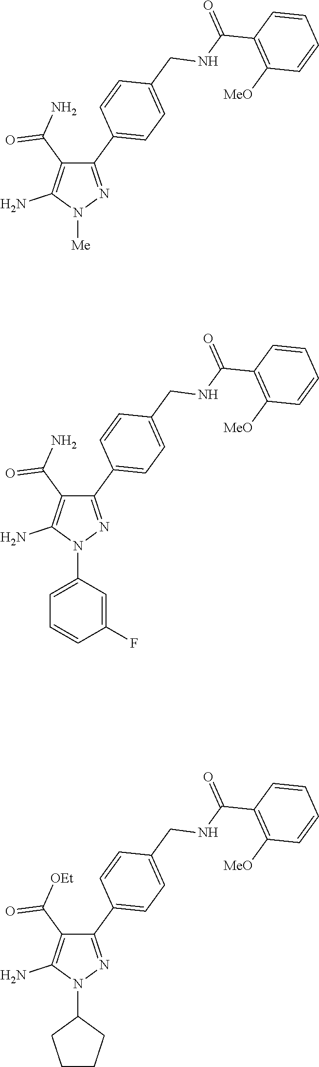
N1([Me])N=C(C2=CC=C(CNC(C3=C([MeO])C=CC=C3)=O)C=C2)C(C(N)=O)=C1N.N1(C2=CC=CC(F)=C2)N=C(C2=CC=C(CNC(C3=C([MeO])C=CC=C3)=O)C=C2)C(C(N)=O)=C1N.N1(C2CCCC2)N=C(C2=CC=C(CNC(C3=C([MeO])C=CC=C3)=O)C=C2)C(C([OEt])=O)=C1N
